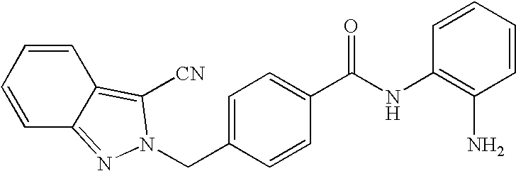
C(C1=CC=C(C(NC2=C(N)C=CC=C2)=O)C=C1)N1N=C2C=CC=CC2=C1[CN]
